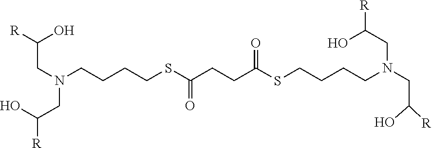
N(CCCCSC(CCC(SCCCCN(CC(O)[R])CC(O)[R])=O)=O)(CC([R])O)CC([R])O
